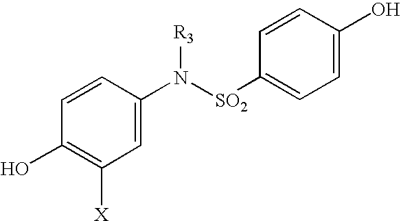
C1(N([SO2]C2=CC=C(O)C=C2)[R3])=CC([X])=C(O)C=C1
